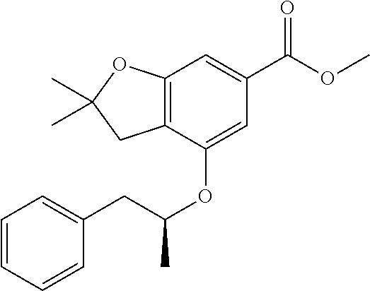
C12=C(C(OC(C)CC3=CC=CC=C3)=CC(C(=O)OC)=C1)CC(C)(C)O2
